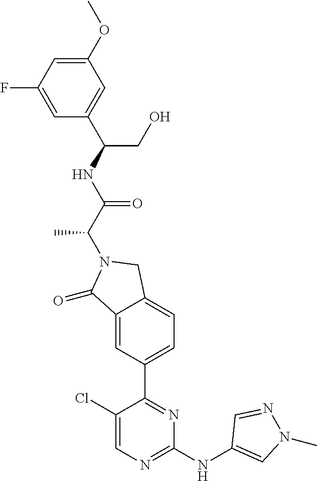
C1=C(F)C=C(OC)C=C1C(CO)NC(C(N1C(=O)C2=CC(C3=NC(NC4=CN(C)N=C4)=NC=C3Cl)=CC=C2C1)C)=O
